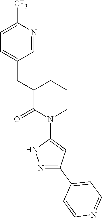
C1=C([CF3])N=CC(CC2C(=O)N(C3=CC(C4=CC=NC=C4)=NN3)CCC2)=C1
